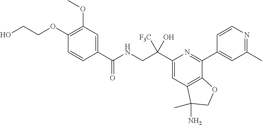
C1(C(CNC(=O)C2=CC(OC)=C(OCCO)C=C2)([F3C])O)=CC2=C(C(C3=CC(C)=NC=C3)=N1)OCC2(N)C
